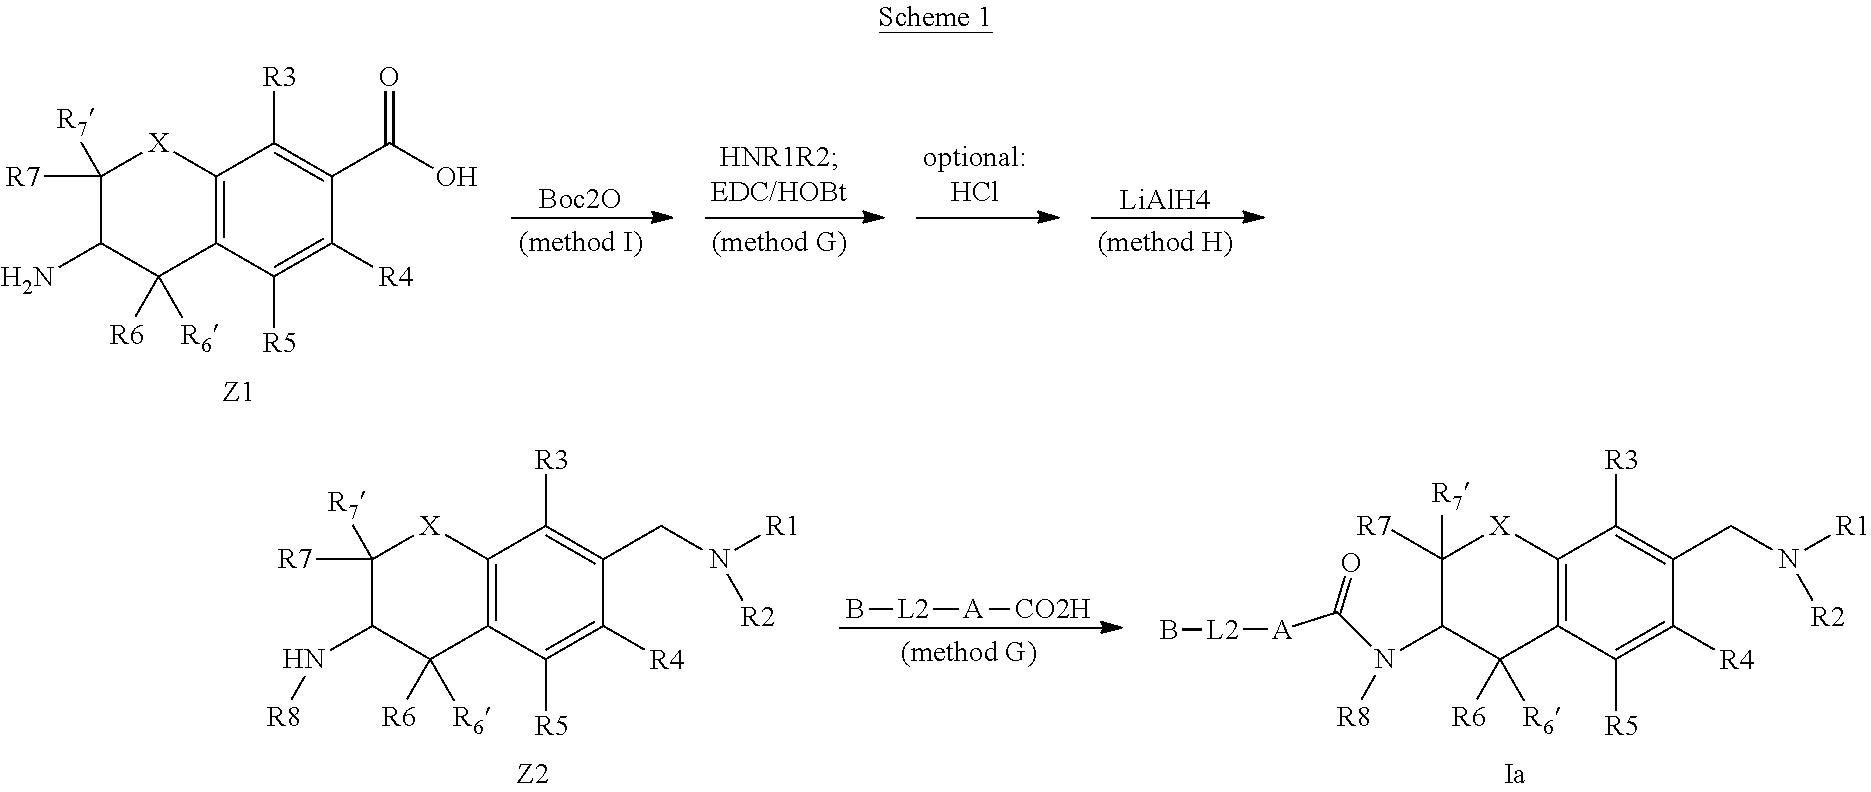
C1([R7])([R7])C(N[R8])C([R6])([R6])C2=C([X]1)C([R3])=C(CN([R1])[R2])C([R4])=C2[R5].B[L2][A][CO2H].C1([R7])([R7])C(N([R8])C([A][L2]B)=O)C([R6])([R6])C2=C([X]1)C([R3])=C(CN([R1])[R2])C([R4])=C2[R5].C1([R7])([R7])C(N)C([R6])([R6])C2=C([X]1)C([R3])=C(C(O)=O)C([R4])=C2[R5].[LiAlH4].[Boc2O]
